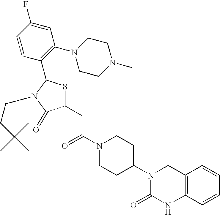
C(C(N1CCC(N2C(=O)NC3=C(C2)C=CC=C3)CC1)=O)C1SC(C2=C(N3CCN(C)CC3)C=C(F)C=C2)N(CCC(C)(C)C)C1=O
